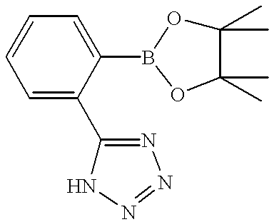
C1=CC=C(C2=NN=NN2)C(B2OC(C)(C)C(C)(C)O2)=C1
